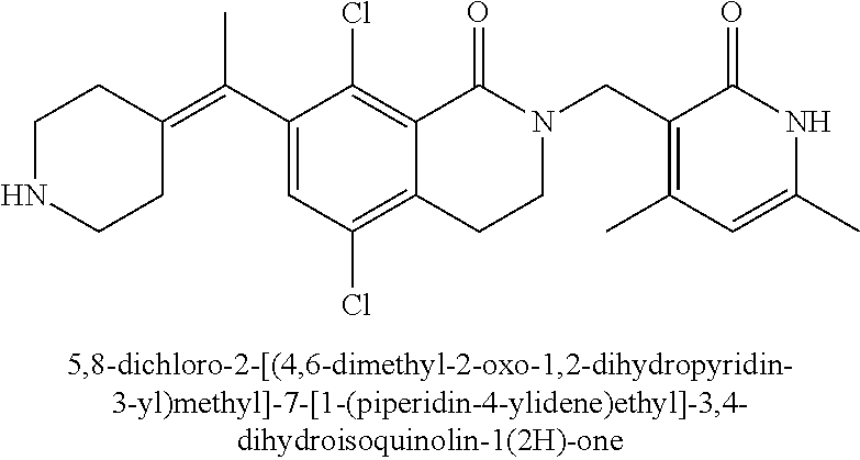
C1(C(=C2CCNCC2)C)=CC(Cl)=C2C(=C1Cl)C(=O)N(CC1=C(C)C=C(C)NC1=O)CC2
